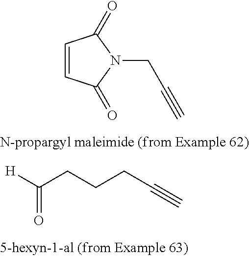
C1=CC(=O)N(CC#C)C1=O.[H]C(=O)CCCC#C
